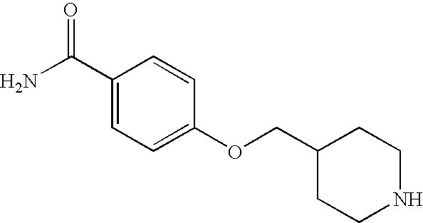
O(CC1CCNCC1)C1=CC=C(C(N)=O)C=C1
